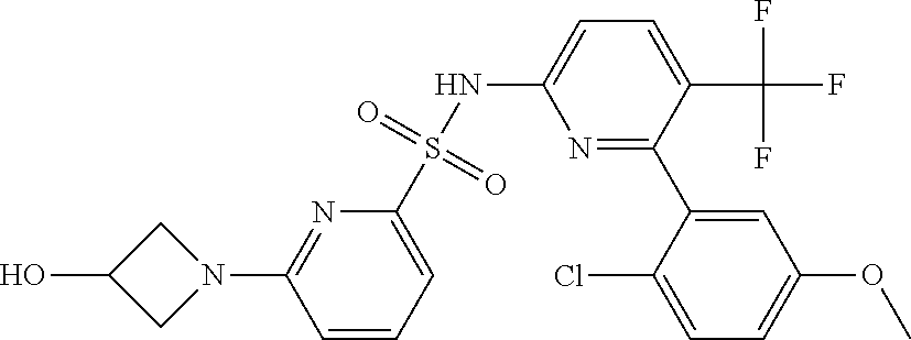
C1C(O)CN1C1=NC(S(NC2=CC=C(C(F)(F)F)C(C3=CC(OC)=CC=C3Cl)=N2)(=O)=O)=CC=C1
